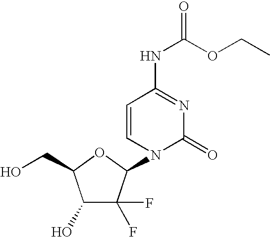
C1(O)C(F)(F)C(N2C(=O)N=C(NC(OCC)=O)C=C2)OC1CO
